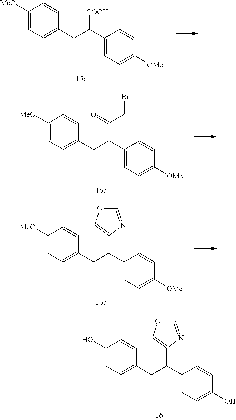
C1([MeO])=CC=C(CC(C2=CC=C([OMe])C=C2)[COOH])C=C1.C1([MeO])=CC=C(CC(C2=CC=C([OMe])C=C2)C(CBr)=O)C=C1.C1([MeO])=CC=C(CC(C2=CC=C([OMe])C=C2)C2=COC=N2)C=C1.C1(O)=CC=C(CC(C2=CC=C(O)C=C2)C2=COC=N2)C=C1
